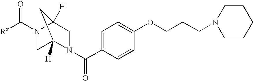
N1(C([Rx])=O)C2([H])CN(C(C3=CC=C(OCCCN4CCCCC4)C=C3)=O)C([H])(C2)C1
